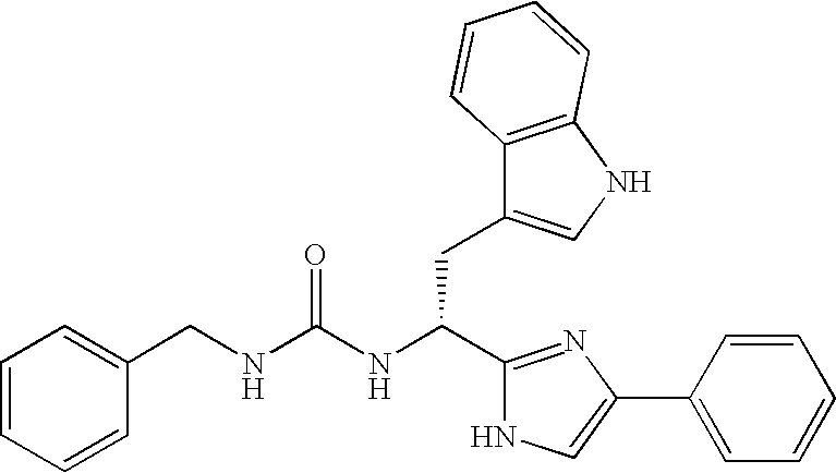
C1=CC=CC(CNC(NC(C2=NC(C3=CC=CC=C3)=CN2)CC2=CNC3=C2C=CC=C3)=O)=C1
